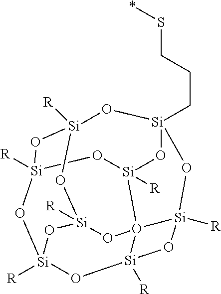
C([Si]12O[Si]3([R])O45[Si]([R])(O1)O[Si]4([R])O[Si]1([R])O[Si]([R])(O3)O[Si]([R])(O[Si]([R])(O5)O1)O2)CCS*
